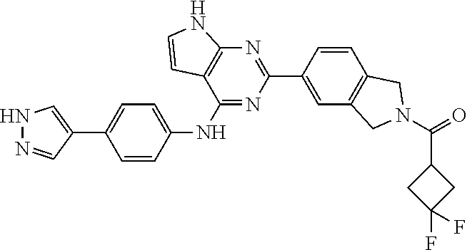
C1=C(C2=NC3=C(C(NC4=CC=C(C5=CNN=C5)C=C4)=N2)C=CN3)C=CC2=C1CN(C(=O)C1CC(F)(F)C1)C2
